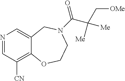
N1=CC([CN])=C2C(=C1)CN(C(=O)C([Me])([Me])C[OMe])CCO2
